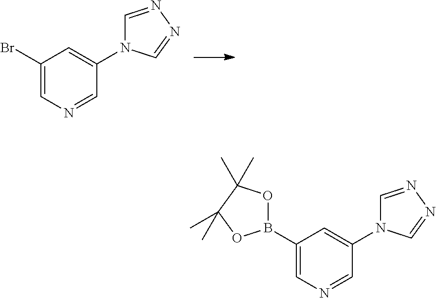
C1(Br)=CN=CC(N2C=NN=C2)=C1.C1(B2OC(C)(C)C(C)(C)O2)=CN=CC(N2C=NN=C2)=C1
